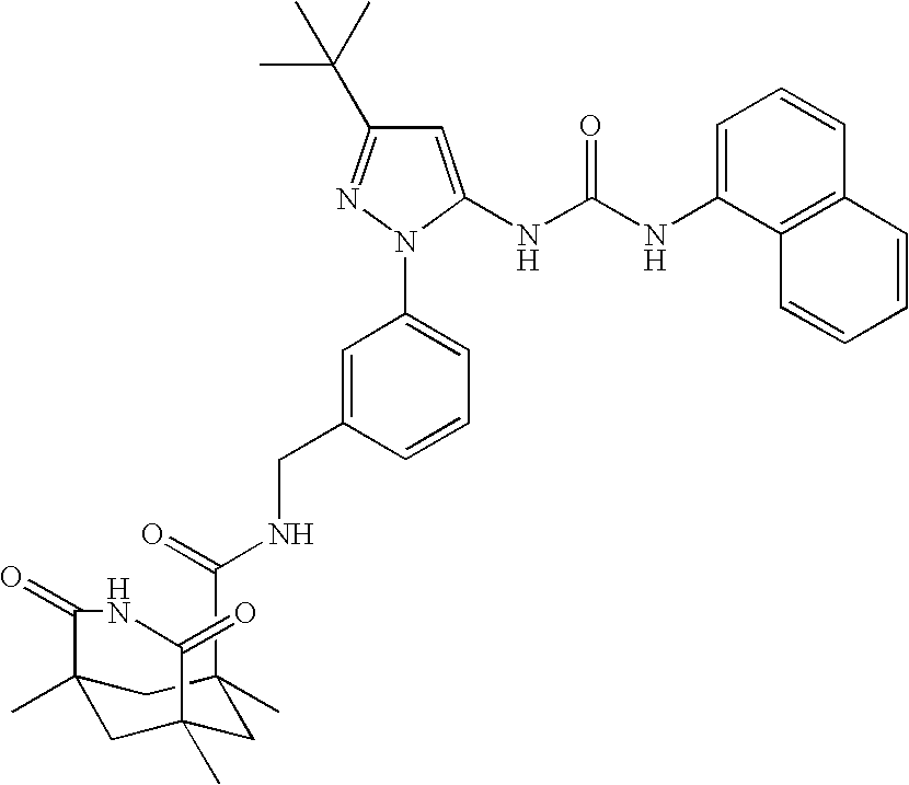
C1=C(CNC(=O)C2(C)CC3(C)CC(C)(C2)C(=O)NC3=O)C=CC=C1N1N=C(C(C)(C)C)C=C1NC(NC1=CC=CC2=C1C=CC=C2)=O
